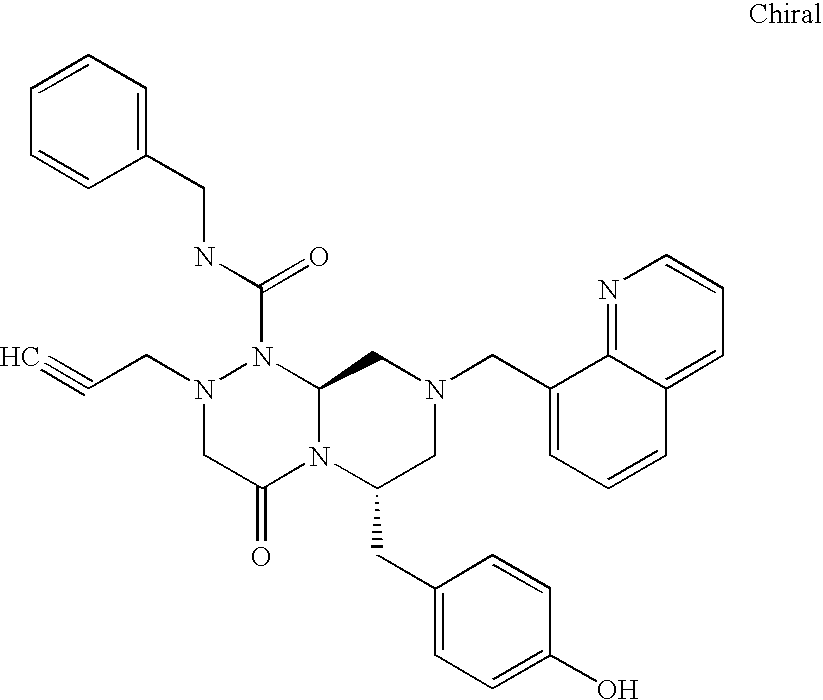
C1=CC=C(CNC(N2N(CC#C)CC(=O)N3C2CN(CC2=CC=CC4=CC=CN=C24)CC3CC2=CC=C(O)C=C2)=O)C=C1
